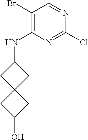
N(C1=C(Br)C=NC(Cl)=N1)C1CC2(C1)CC(O)C2
